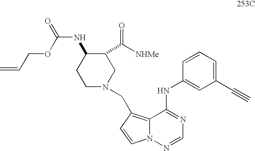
C1(C#C)=CC=CC(NC2=NC=NN3C2=C(CN2CC(C([NHMe])=O)C(NC(=O)OCC=C)CC2)C=C3)=C1
